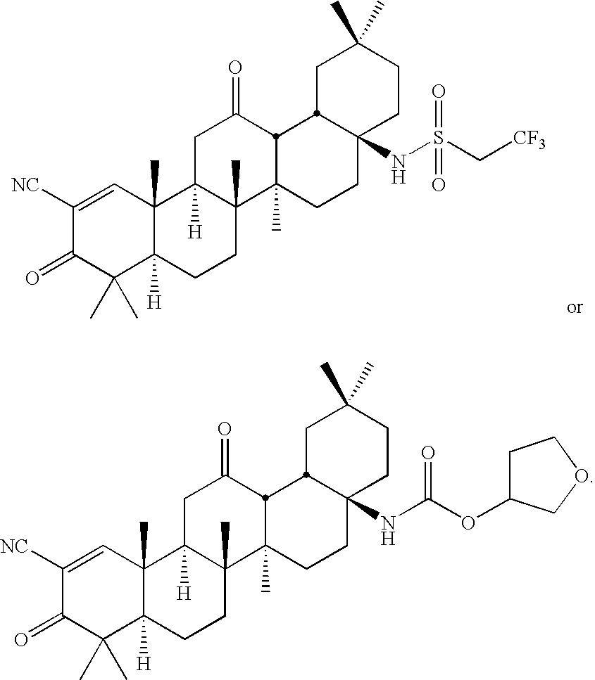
C1([NC])=CC2(C)C([H])(C(C)(C)C1=O)CCC1(C)C2([H])CC(=O)C2C1(C)CCC1(NS(C[CF3])(=O)=O)CCC(C)(C)CC12.C1([NC])=CC2(C)C([H])(C(C)(C)C1=O)CCC1(C)C2([H])CC(=O)C2C1(C)CCC1(NC(OC3CCOC3)=O)CCC(C)(C)CC12
